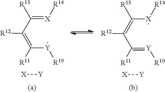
C([Y][R10])(=C(C(=[X][R14])[R13])[R12])[R11].[X][Y].C(=[Y][R10])(C(=C([X][R14])[R13])[R12])[R11].[X][Y]
